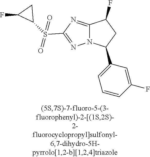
C12=NC(S(C3CC3F)(=O)=O)=NN1C(C1=CC=CC(F)=C1)CC2F
